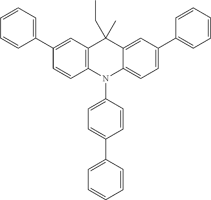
C1(C2=CC=CC=C2)=CC2=C(C=C1)N(C1=CC=C(C3=CC=CC=C3)C=C1)C1=CC=C(C3=CC=CC=C3)C=C1C2(CC)C
